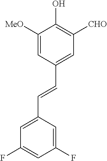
C1=C([MeO])C(O)=C([CHO])C=C1C=CC1=CC(F)=CC(F)=C1
